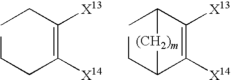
CCC(=C(CCC)[X14])[X13].CC1C([X13])=C([X14])C(CC)[(CH2)m]1
